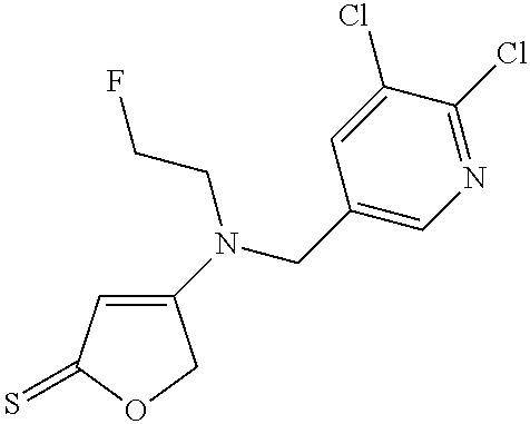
C1(N(CCF)CC2=CN=C(Cl)C(Cl)=C2)=CC(=S)OC1
